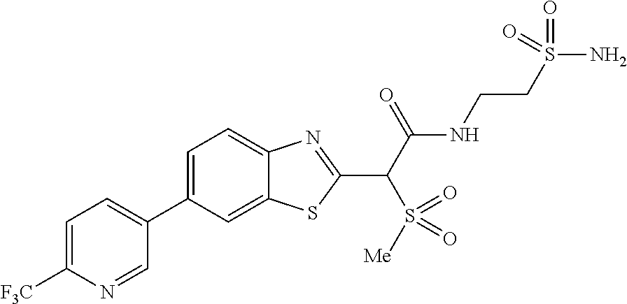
C1=C([F3C])N=CC(C2=CC=C3C(=C2)SC(C(C(NCCS(N)(=O)=O)=O)S([Me])(=O)=O)=N3)=C1
